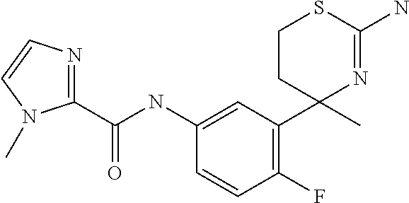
C1(NC(=O)C2=NC=CN2C)=CC(C2(C)N=C(N)SCC2)=C(F)C=C1
